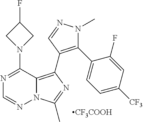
N12C(=C(C3=C(C4=CC=C([CF3])C=C4F)N(C)N=C3)N=C1C)C(N1CC(F)C1)=NC=N2.[CF3COOH]
